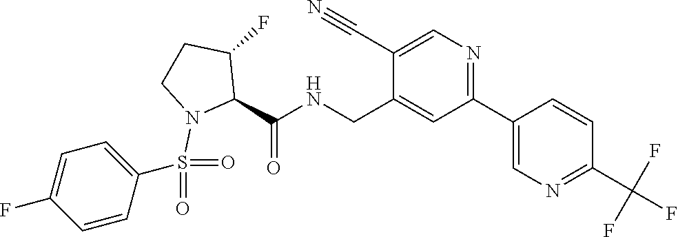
C(C1=CC(C2=CN=C(C(F)(F)F)C=C2)=NC=C1C#N)NC(C1C(F)CCN1S(=O)(=O)C1=CC=C(F)C=C1)=O
